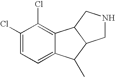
C1(Cl)=CC=C2C(=C1Cl)C1C(C2C)CNC1
